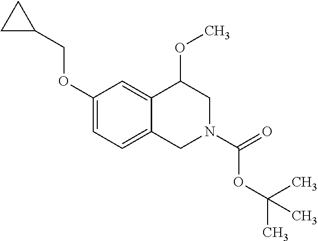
C1(OCC2CC2)=CC=C2C(=C1)C(OC)CN(C(OC(C)(C)C)=O)C2
